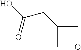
OC(CC1COC1)=O
